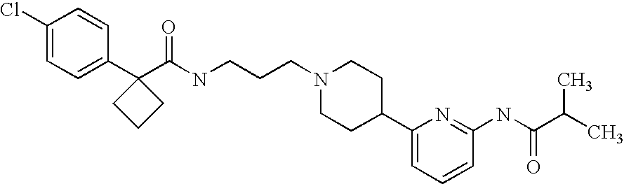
C1(Cl)=CC=C(C2(C(NCCCN3CCC(C4=CC=CC(NC(C(C)C)=O)=N4)CC3)=O)CCC2)C=C1
